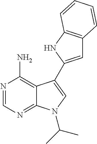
C12=C(N)N=CN=C1N(C(C)C)C=C2C1=CC2=C(N1)C=CC=C2
